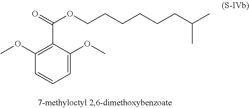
O=C(OCCCCCCC(C)C)C1=C(OC)C=CC=C1OC
